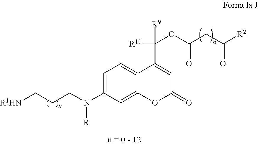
[R1HN]CCCN(C1=CC=C2C(=C1)OC(=O)C=C2C([R10])([R9])OC(CC([R2])=O)=O)[R]
